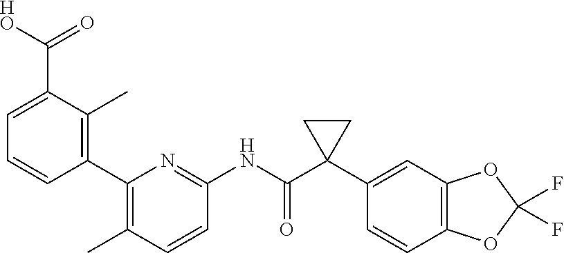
C1=C(C([HO])=O)C(C)=C(C2=C(C)C=CC(NC(C3(C4=CC5=C(C=C4)OC(F)(F)O5)CC3)=O)=N2)C=C1
